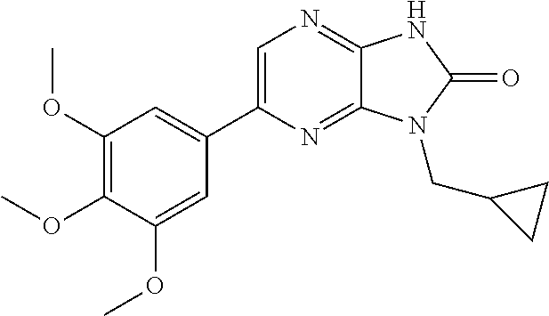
C1(OC)=C(OC)C(OC)=CC(C2=CN=C3C(=N2)N(CC2CC2)C(=O)N3)=C1
